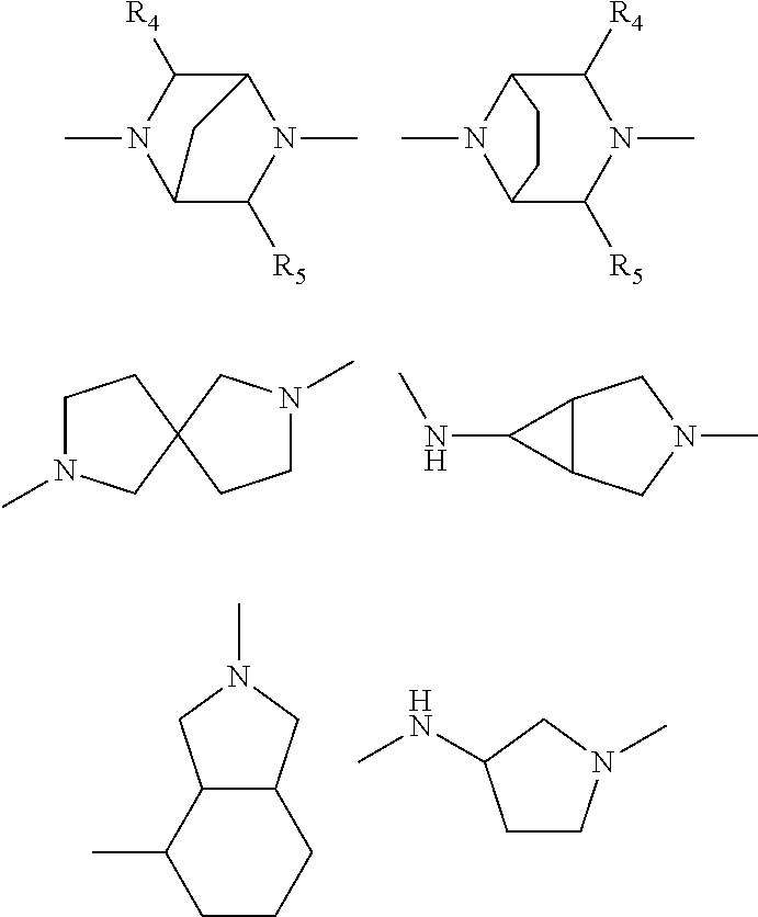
N1(C)C2C([R4])N(C)C(C1[R5])C2.N1(C)C([R4])C2N(C)C(C1[R5])CC2.C1N(C)CC2(C1)CCN(C)C2.C12C(CN(C)C1)C2NC.C1CCC2C(C1C)CN(C)C2.C1CN(C)CC1NC
